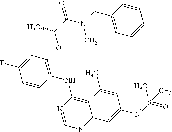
C1=CC(NC2=C3C(=NC=N2)C=C(N=S(=O)(C)C)C=C3C)=C(OC(C(N(CC2=CC=CC=C2)C)=O)C)C=C1F
